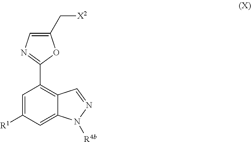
C1=C([R1])C=C2C(=C1C1=NC=C(C[X2])O1)C=NN2[R4b]
